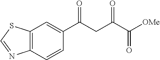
C12=C(C=CC(C(CC(C(=O)[OMe])=O)=O)=C1)N=CS2
